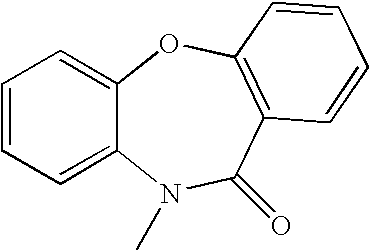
C1=CC=C2C(=C1)N(C)C(=O)C1=C(O2)C=CC=C1
